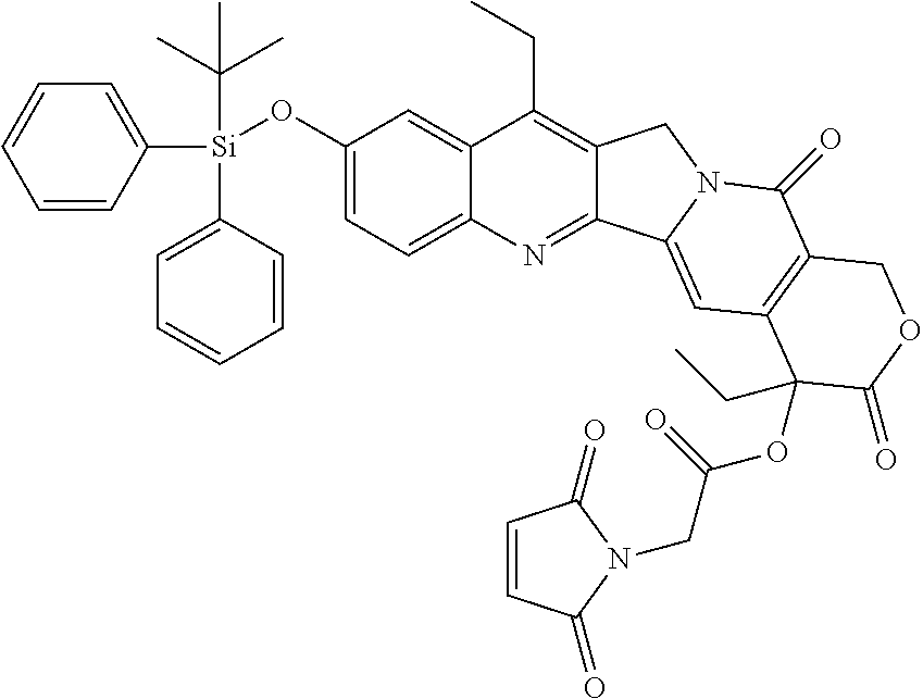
C1=CC([Si](C2=CC=CC=C2)(C(C)(C)C)OC2=CC=C3C(=C2)C(CC)=C2C(=N3)C3=CC4=C(C(=O)N3C2)COC(=O)C4(CC)OC(=O)CN2C(=O)C=CC2=O)=CC=C1
